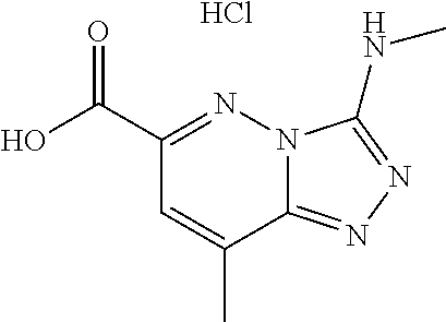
C12=NN=C(NC)N1N=C(C(O)=O)C=C2C.Cl
